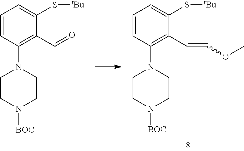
C1=CC(N2CCN([BOC])CC2)=C(C=O)C(S[tBu])=C1.C1=CC(N2CCN([BOC])CC2)=C(C=COC)C(S[tBu])=C1
